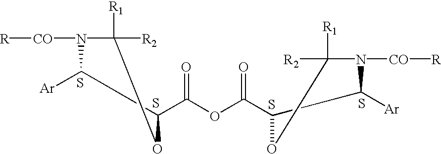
[R][CO]N1C([R1])([R2])OC(C(OC(C2C([Ar])N([CO][R])C([R2])([R1])O2)=O)=O)C1[Ar].S.S.S.S
